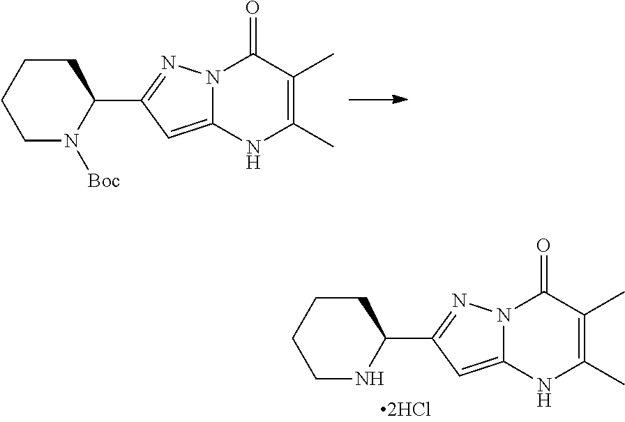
C1CCCN([Boc])C1C1=NN2C(=C1)NC(C)=C(C)C2=O.C1CCCNC1C1=NN2C(=C1)NC(C)=C(C)C2=O
